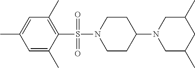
C1=C(C)C=C(C)C(S(N2CCC(N3CC(C)CC(C)C3)CC2)(=O)=O)=C1C
